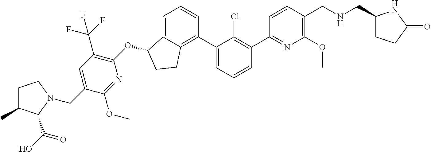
O(C1C2=CC=CC(C3=CC=CC(C4=NC(OC)=C(CNCC5CCC(=O)N5)C=C4)=C3Cl)=C2CC1)C1=C(C(F)(F)F)C=C(CN2C(C(=O)O)C(C)CC2)C(OC)=N1
